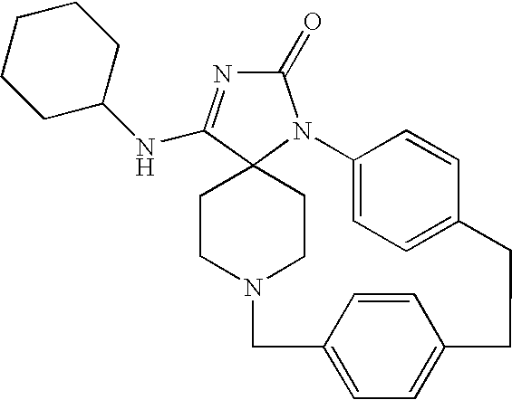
C1CN2CCC13N(C(=O)N=C3NC1CCCCC1)C1=CC=C(C=C1)CCC1=CC=C(C2)C=C1
